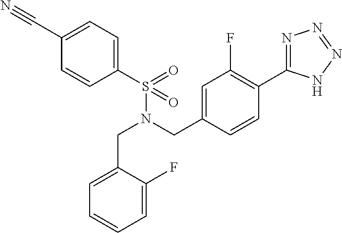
C(N(CC1=CC(F)=C(C2=NN=NN2)C=C1)S(C1=CC=C(C#N)C=C1)(=O)=O)C1=CC=CC=C1F
